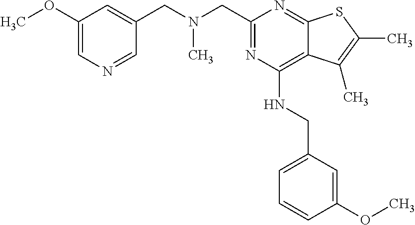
C1(OC)=CN=CC(CN(CC2=NC(NCC3=CC=CC(OC)=C3)=C3C(=N2)SC(C)=C3C)C)=C1
